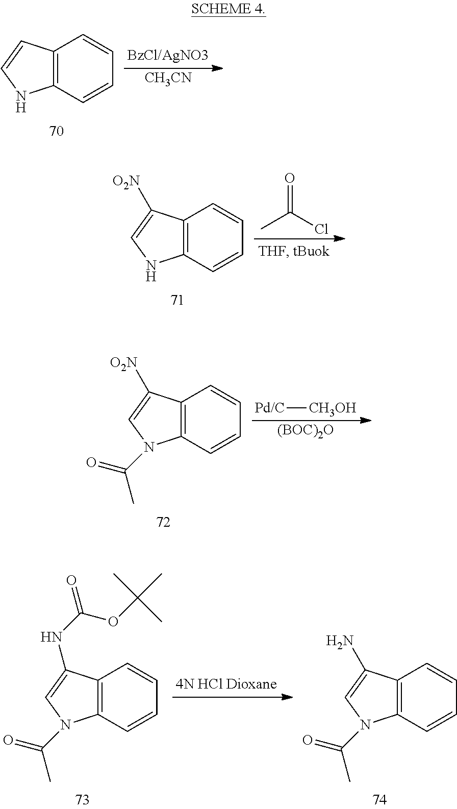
C12=C(C=CC=C1)NC=C2.[CH3CN].C12=C(C=CC=C1)NC=C2[O2N].O=C(C)Cl.C12=C(C=CC=C1)N(C(C)=O)C=C2[O2N].[Pd/C][CH3OH].[(BOC)2O].C12=C(C=CC=C1)N(C(C)=O)C=C2NC(OC(C)(C)C)=O.C12=C(C=CC=C1)N(C(C)=O)C=C2N
